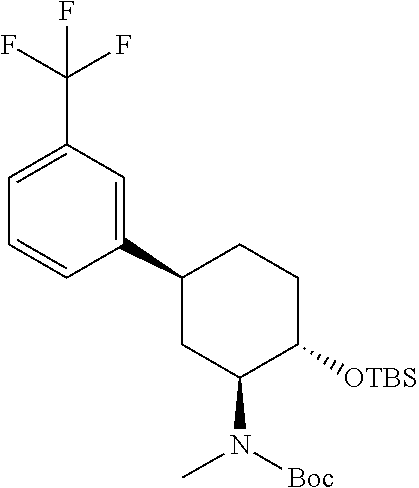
C1(C2CC(N(C)[Boc])C([OTBS])CC2)=CC(C(F)(F)F)=CC=C1
